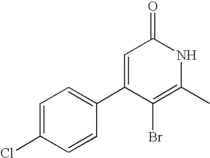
C1=C(Cl)C=CC(C2=CC(=O)NC(C)=C2Br)=C1
